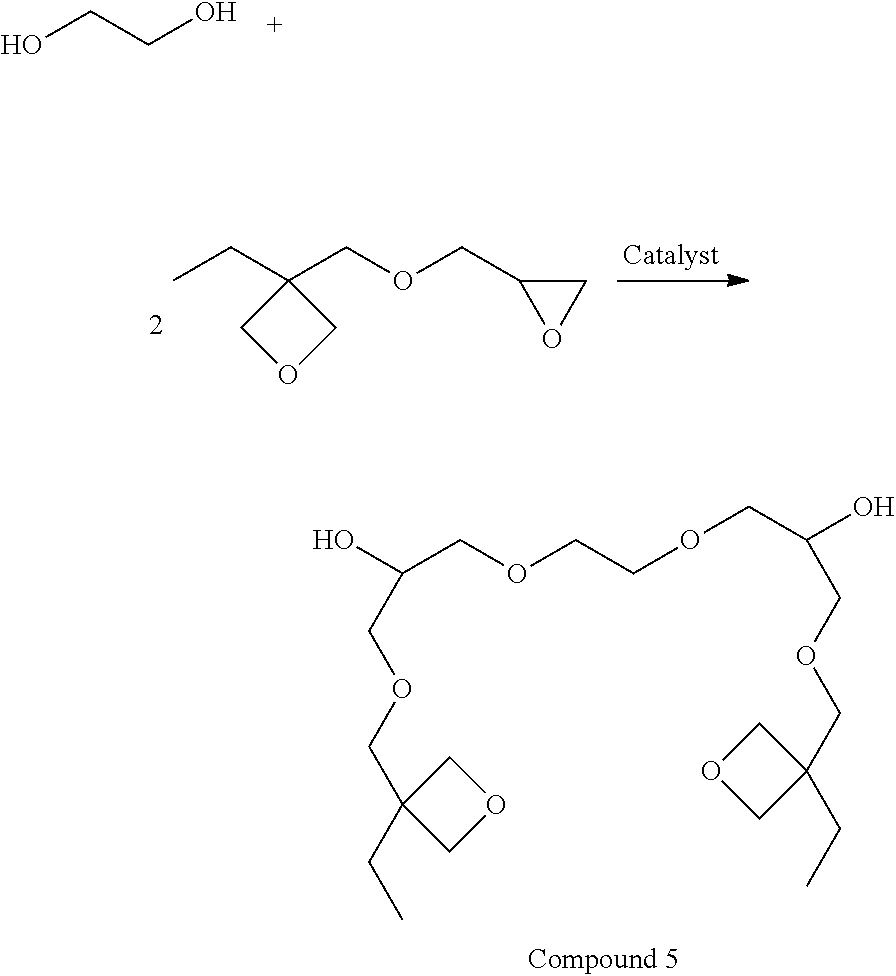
OCCO.CCC1(COCC2CO2)COC1.OC(COCCOCC(O)COCC1(CC)COC1)COCC1(CC)COC1
